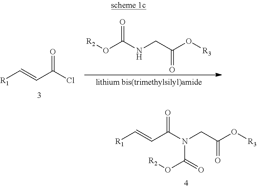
C(C(N(CC(O[R3])=O)C(=O)O[R2])=O)=C[R1].[R1]C=CC(Cl)=O.O(C(NCC(O[R3])=O)=O)[R2]
